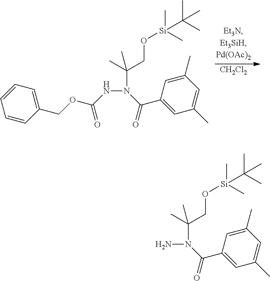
[CH2Cl2].N(N(C(C1=CC(C)=CC(C)=C1)=O)C(C)(CO[Si](C)(C)C(C)(C)C)C)C(OCC1=CC=CC=C1)=O.NN(C(C1=CC(C)=CC(C)=C1)=O)C(C)(CO[Si](C)(C)C(C)(C)C)C
